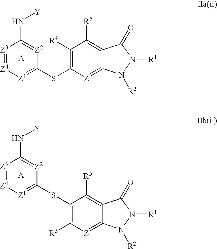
[Z3]1=[Z4][Z1]=C(SC2=C([R4])C([R5])=C3C(=[Z]2)N([R2])N([R1])C3=O)[Z2]=C1N[Y].[Z3]1=[Z4][Z1]=C(SC2=C([R3])[Z]=C3C(=C2[R5])C(=O)N([R1])N3[R2])[Z2]=C1N[Y]
